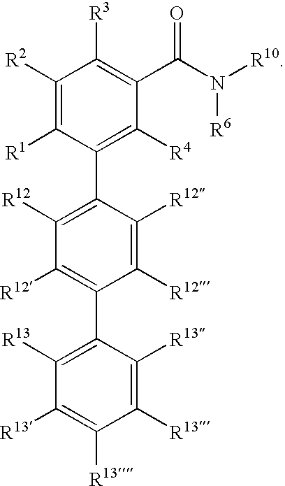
C1([R2])=C([R1])C(C2=C([R12])C([R12])=C(C3=C([R13])C([R13])=C([R13])C([R13])=C3[R13])C([R12])=C2[R12])=C([R4])C(C(N([R10])[R6])=O)=C1[R3]
